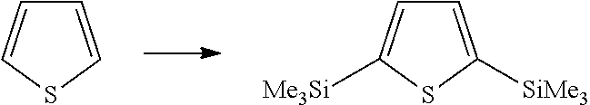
C1=CSC=C1.C1=C([SiMe3])SC([Me3Si])=C1
